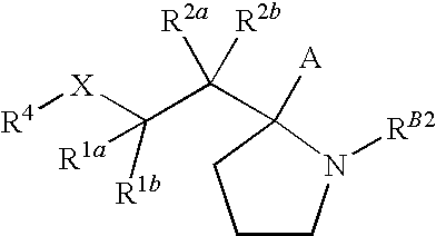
C1CN([RB2])C([A])(C(C([X][R4])([R1a])[R1b])([R2a])[R2b])C1
